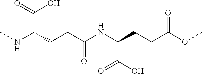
CNC(CCC(NC(CCC(OC)=O)C(=O)O)=O)C(=O)O
